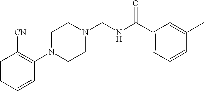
C1=CC=CC(N2CCN(CNC(C3=CC=CC(C)=C3)=O)CC2)=C1[CN]
